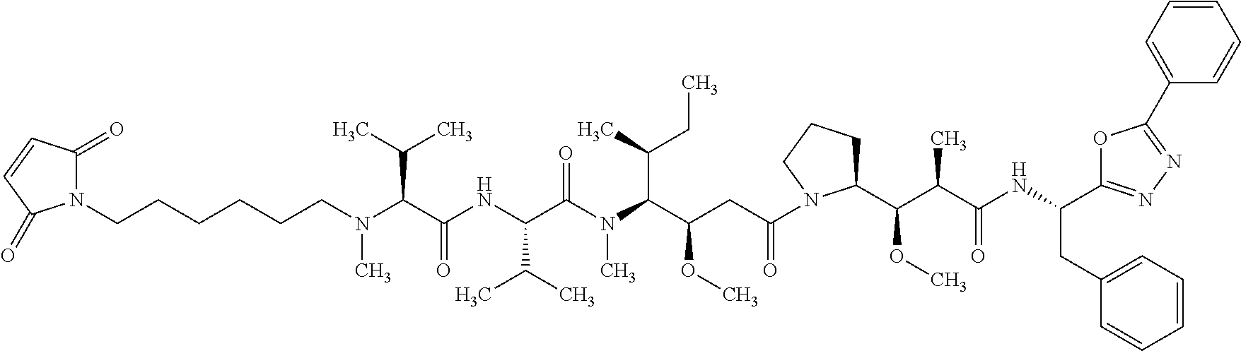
CN(C(C(NC(C(N(C(C(CC(N1C(C(C(C(NC(CC2=CC=CC=C2)C2=NN=C(C3=CC=CC=C3)O2)=O)C)OC)CCC1)=O)OC)C(C)CC)C)=O)C(C)C)=O)C(C)C)CCCCCCN1C(=O)C=CC1=O
